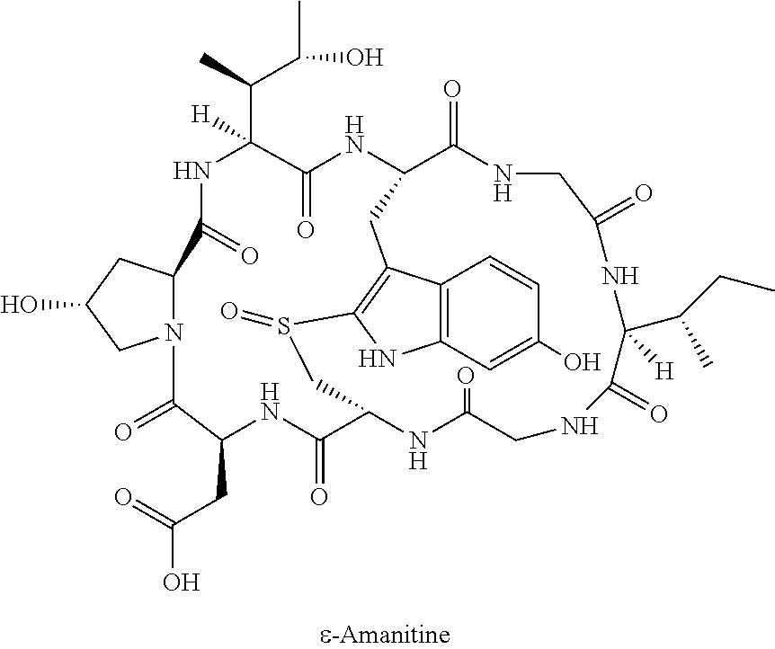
N12C(CC(O)C1)C(=O)NC(C(C)C(O)C)([H])C(=O)NC1C(=O)NCC(=O)NC(C(CC)C)([H])C(=O)NCC(=O)NC(C(=O)NC(CC(O)=O)C2=O)CS(=O)C2=C(C1)C1=C(C=C(O)C=C1)N2
